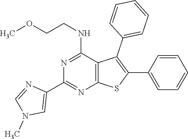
C1(C2=NC3=C(C(NCCOC)=N2)C(C2=CC=CC=C2)=C(C2=CC=CC=C2)S3)=CN(C)C=N1
